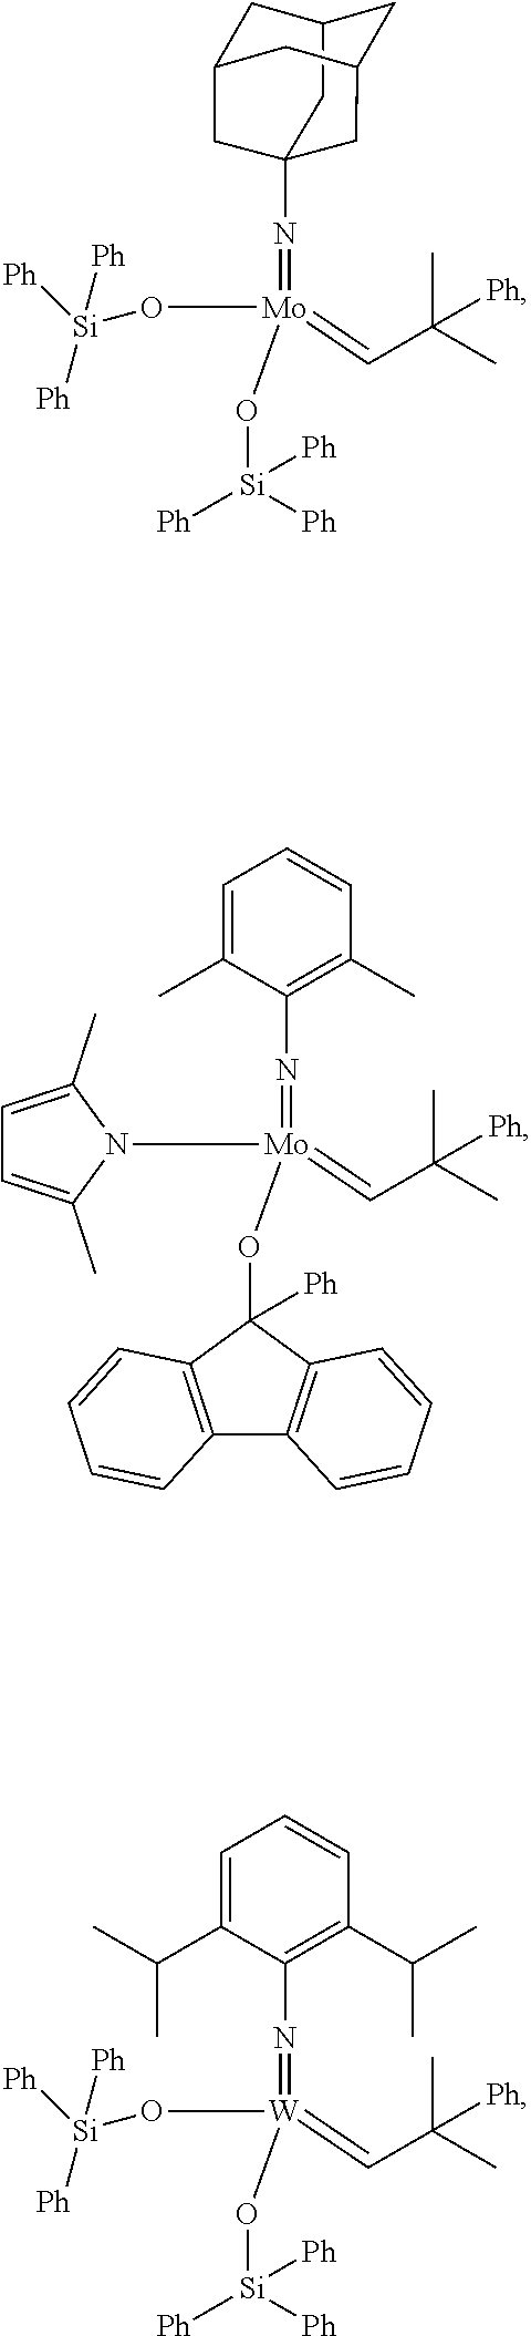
C1=C(C)C(N=[Mo](=CC(C)(C)[Ph])(OC2([Ph])C3=C(C4=C2C=CC=C4)C=CC=C3)N2C(C)=CC=C2C)=C(C)C=C1.C1C2CC3CC1(N=[Mo](=CC(C)(C)[Ph])(O[Si]([Ph])([Ph])[Ph])O[Si]([Ph])([Ph])[Ph])CC(C2)C3.N(=[W](=CC(C)(C)[Ph])(O[Si]([Ph])([Ph])[Ph])O[Si]([Ph])([Ph])[Ph])C1=C(C(C)C)C=CC=C1C(C)C
